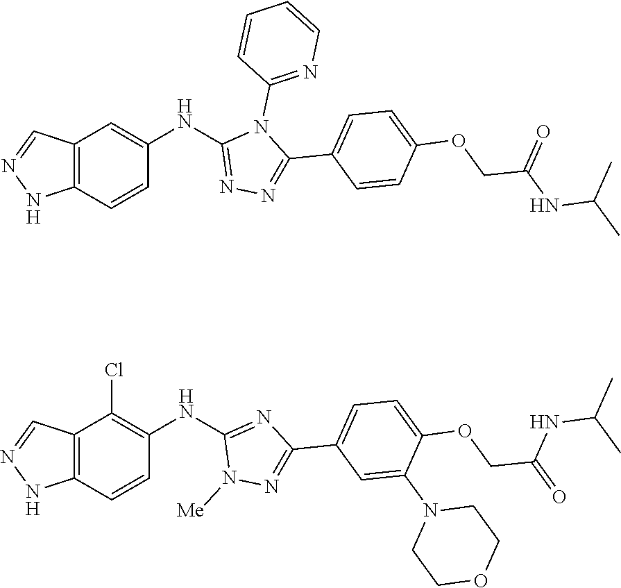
C12=C(C=CC(NC3=NN=C(C4=CC=C(OCC(NC(C)C)=O)C=C4)N3C3=NC=CC=C3)=C1)NN=C2.C12=C(C=CC(NC3=NC(C4=CC=C(OCC(=O)NC(C)C)C(N5CCOCC5)=C4)=NN3[Me])=C1Cl)NN=C2
